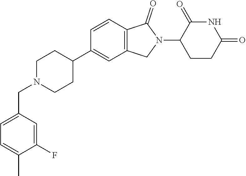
C1N(CC2=CC=C(C)C(F)=C2)CCC(C2=CC3=C(C=C2)C(=O)N(C2CCC(=O)NC2=O)C3)C1
